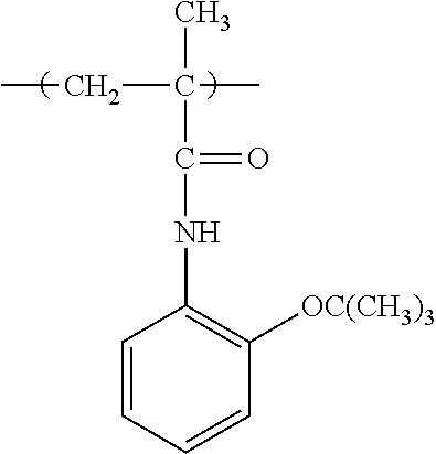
C1=CC=CC([OC(CH3)3])=C1NC(=O)C(C)(CC)C
